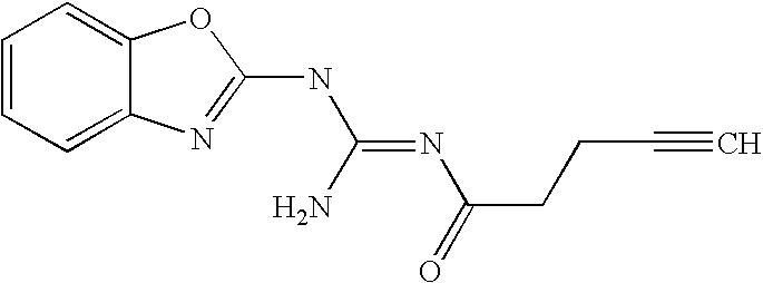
C1=CC=C2C(=C1)OC(NC(=NC(=O)CCC#C)N)=N2
